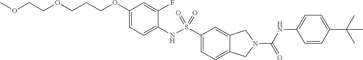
C1(OCCCOCCOC)=CC=C(NS(C2=CC=C3C(=C2)CN(C(NC2=CC=C(C(C)(C)C)C=C2)=O)C3)(=O)=O)C(F)=C1
